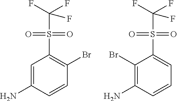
C1=C(N)C=CC(Br)=C1S(C(F)(F)F)(=O)=O.C1(Br)=C(N)C=CC=C1S(C(F)(F)F)(=O)=O
